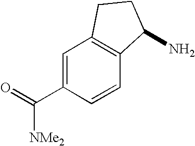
C([NMe2])(=O)C1=CC2=C(C=C1)C(N)CC2
